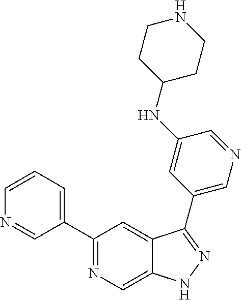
C1=CN=CC(C2=NC=C3C(=C2)C(C2=CN=CC(NC4CCNCC4)=C2)=NN3)=C1
